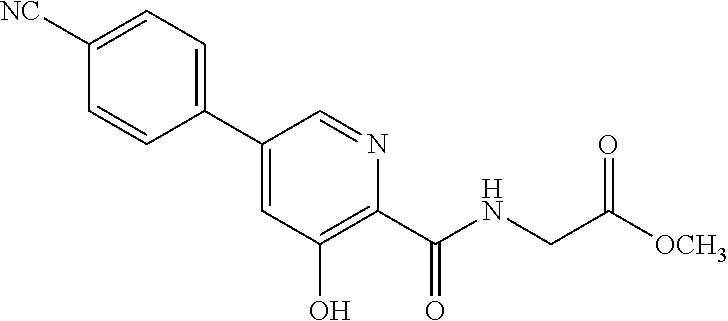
C1([NC])=CC=C(C2=CC(O)=C(C(NCC([OCH3])=O)=O)N=C2)C=C1
